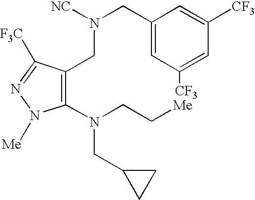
C1(N(CC[Me])CC2CC2)=C(CN(CC2=CC([CF3])=CC([CF3])=C2)[NC])C([F3C])=NN1[Me]
